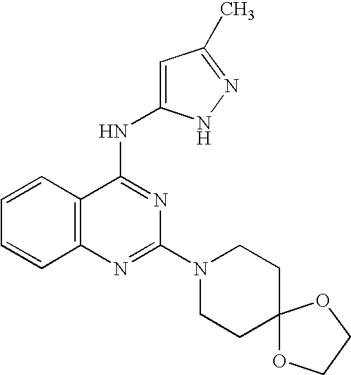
C12=C(N=C(N3CCC4(CC3)OCCO4)N=C1NC1=CC(C)=NN1)C=CC=C2
